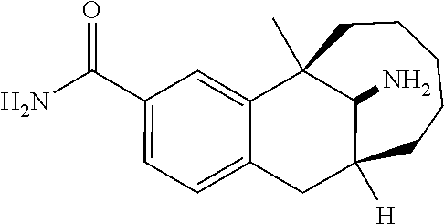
C1(C(N)=O)=CC=C2C(=C1)C1(C)C(N)C([H])(C2)CCCCC1
